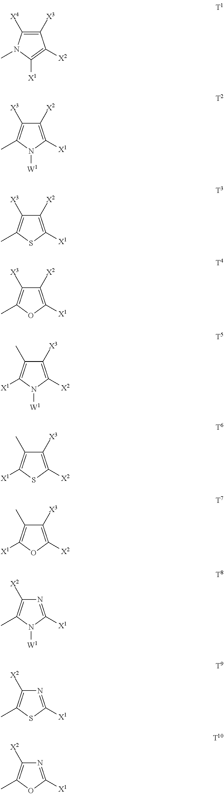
C1([X3])=C([X4])N(C)C([X1])=C1[X2].C1([X2])=C([X1])N([W1])C(C)=C1[X3].C1([X2])=C([X1])SC(C)=C1[X3].C1([X2])=C([X1])OC(C)=C1[X3].C1([X3])=C([X2])N([W1])C([X1])=C1C.C1([X3])=C([X2])SC([X1])=C1C.C1([X3])=C([X2])OC([X1])=C1C.N1=C([X1])N([W1])C(C)=C1[X2].N1=C([X1])SC(C)=C1[X2].N1=C([X1])OC(C)=C1[X2]
